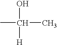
C(C)(C)(O)[H]
